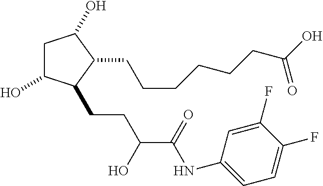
C1C(O)C(CCC(C(NC2=CC=C(F)C(F)=C2)=O)O)C(CCCCCCC(O)=O)C1O
